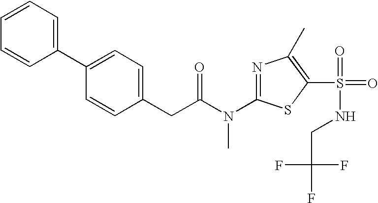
C1=CC=C(C2=CC=C(CC(N(C3=NC(C)=C(S(=O)(NCC(F)(F)F)=O)S3)C)=O)C=C2)C=C1
